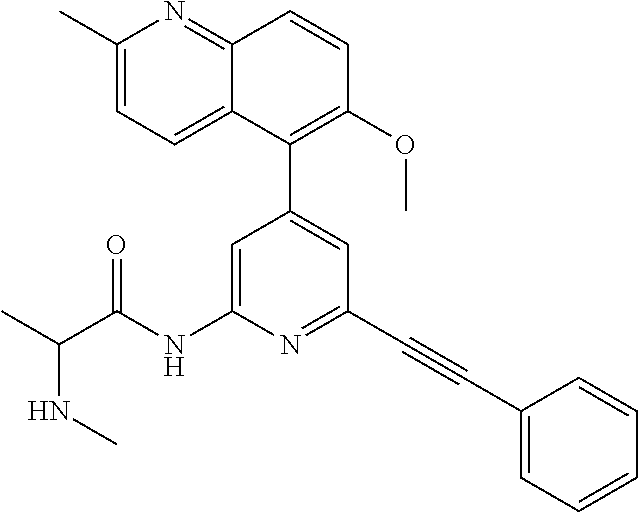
N(C)C(C)C(NC1=CC(C2=C(OC)C=CC3=NC(C)=CC=C23)=CC(C#CC2=CC=CC=C2)=N1)=O
